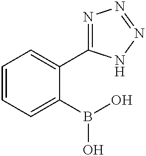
C1=CC=C(B(O)O)C(C2=NN=NN2)=C1
